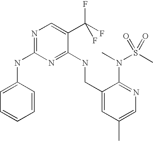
C1(CNC2=NC(NC3=CC=CC=C3)=NC=C2C(F)(F)F)=CC(C)=CN=C1N(C)S(C)(=O)=O
